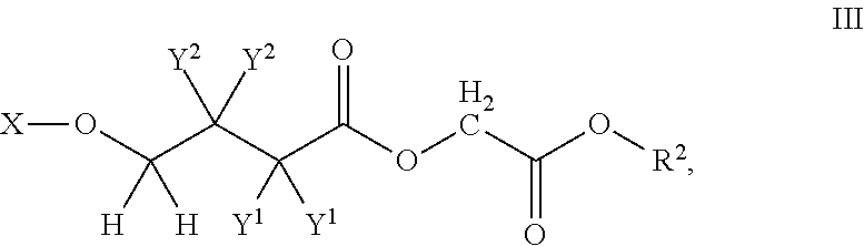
O(C(C(C(C(OCC(O[R2])=O)=O)([Y1])[Y1])([Y2])[Y2])([H])[H])[X]
